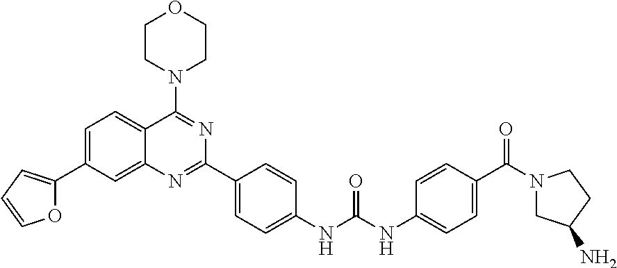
C1=C(C2=CC=CO2)C=C2C(=C1)C(N1CCOCC1)=NC(C1=CC=C(NC(NC3=CC=C(C(N4CC(N)CC4)=O)C=C3)=O)C=C1)=N2
